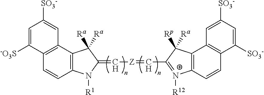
C12=C(C3=C(C=C1)C([-O3S])=CC([SO3-])=C3)C([Ra])([Ra])C(=C[Z]=CC1=[N+]([R12])C3=C(C4=C(C=C3)C([SO3-])=CC([SO3-])=C4)C1([Rp])[Ra])N2[R1]
